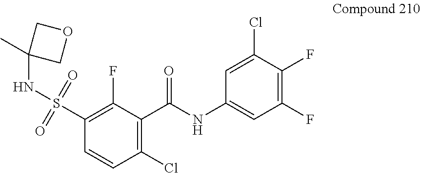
C1(C(NC2=CC(F)=C(F)C(Cl)=C2)=O)=C(Cl)C=CC(S(NC2(C)COC2)(=O)=O)=C1F
